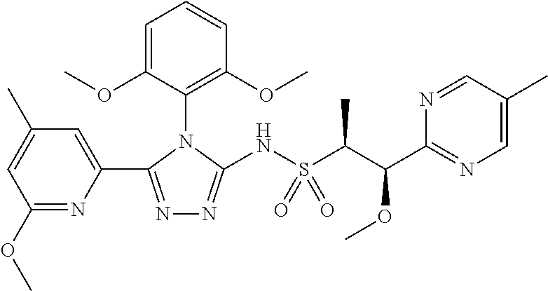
N1=C(C2=CC(C)=CC(OC)=N2)N(C2=C(OC)C=CC=C2OC)C(NS(C(C(C2=NC=C(C)C=N2)OC)C)(=O)=O)=N1
